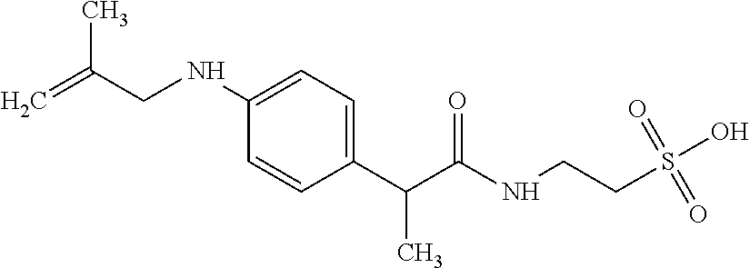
C1(C(C(=O)NCCS(O)(=O)=O)C)=CC=C(NCC(=C)C)C=C1
